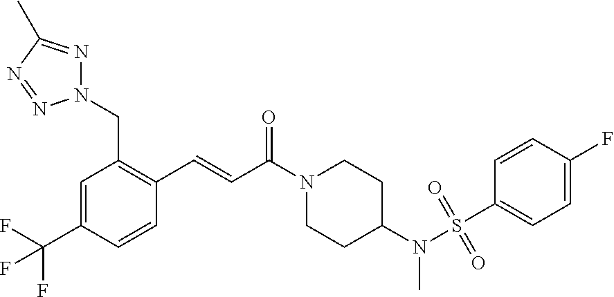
C1=C(C(F)(F)F)C=CC(C=CC(N2CCC(N(S(=O)(=O)C3=CC=C(F)C=C3)C)CC2)=O)=C1CN1N=C(C)N=N1
